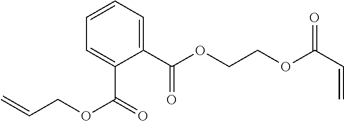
C1=CC=C(C(=O)OCC=C)C(C(OCCOC(C=C)=O)=O)=C1
